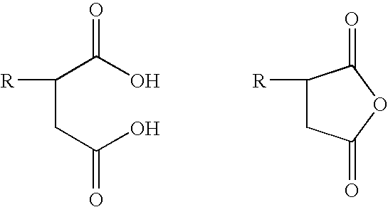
C(CC(O)=O)(C(O)=O)[R].C1([R])CC(=O)OC1=O
